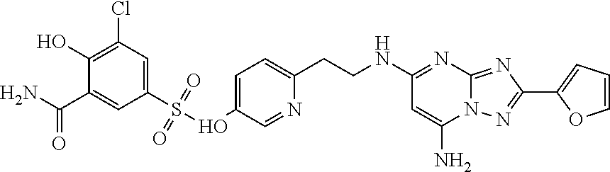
C(CNC1=NC2=NC(C3=CC=CO3)=NN2C(N)=C1)C1=CC=C(OS(=O)(=O)C2=CC(Cl)=C(O)C(C(N)=O)=C2)C=N1
